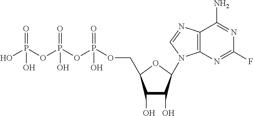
C12=C(N=CN1C1C(O)C(O)C(COP(OP(OP(O)(=O)O)(=O)O)(=O)O)O1)C(N)=NC(F)=N2
